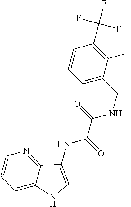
C1=C(CNC(C(=O)NC2=CNC3=CC=CN=C32)=O)C(F)=C(C(F)(F)F)C=C1
